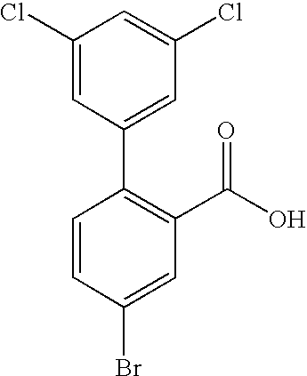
C1(C2=C(C(O)=O)C=C(Br)C=C2)=CC(Cl)=CC(Cl)=C1
